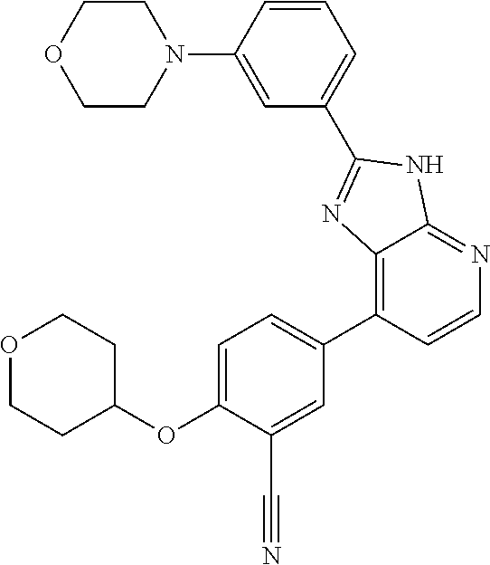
O1CCC(OC2=CC=C(C3=C4C(=NC=C3)NC(C3=CC=CC(N5CCOCC5)=C3)=N4)C=C2C#N)CC1
